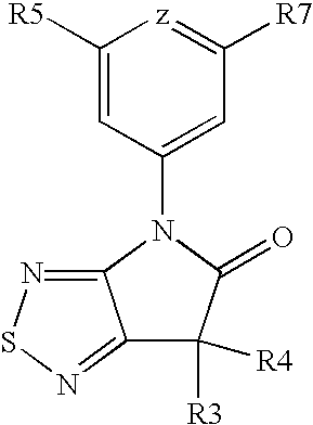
C1([R5])=CC(N2C(=O)C([R3])([R4])C3=NSN=C32)=CC([R7])=[z]1
